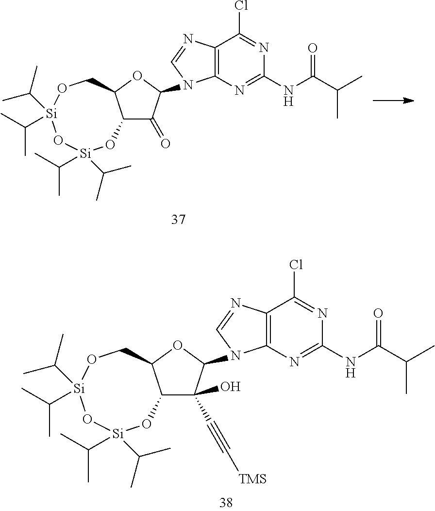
C12C(=O)C(N3C4=C(N=C3)C(Cl)=NC(NC(C(C)C)=O)=N4)OC1CO[Si](C(C)C)(C(C)C)O[Si](C(C)C)(C(C)C)O2.C12C(OC(N3C4=C(N=C3)C(Cl)=NC(NC(C(C)C)=O)=N4)C1(C#C[TMS])O)CO[Si](C(C)C)(C(C)C)O[Si](C(C)C)(C(C)C)O2
